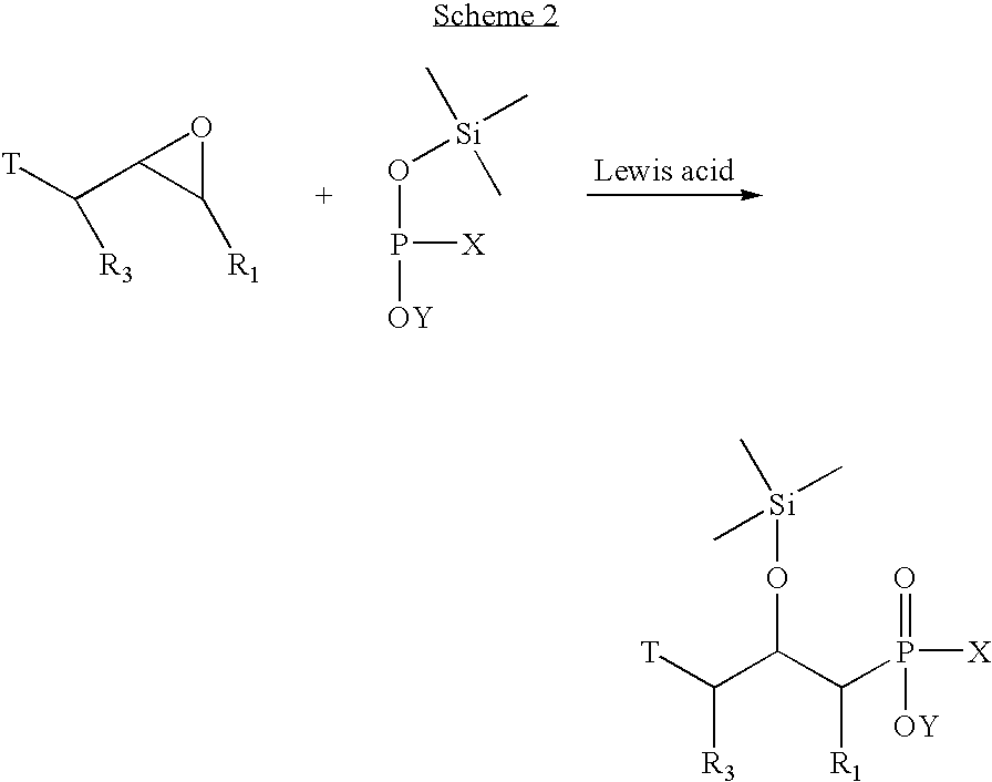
[T]C(C1C([R1])O1)[R3].[OY]P([X])O[Si](C)(C)C.[T]C(C(C(P([X])(=O)[OY])[R1])O[Si](C)(C)C)[R3]
